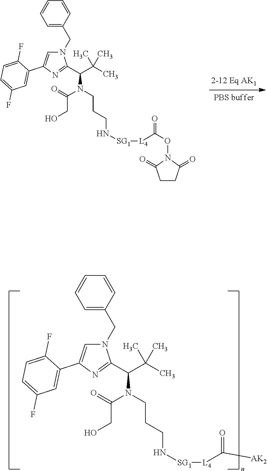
N1(CC2=CC=CC=C2)C=C(C2=CC(F)=CC=C2F)N=C1C(C(C)(C)C)N(CCCN[SG1][L4]C(ON1C(=O)CCC1=O)=O)C(=O)CO.N1(CC2=CC=CC=C2)C=C(C2=CC(F)=CC=C2F)N=C1C(C(C)(C)C)N(CCCN[SG1][L4]C([AK2])=O)C(=O)CO
